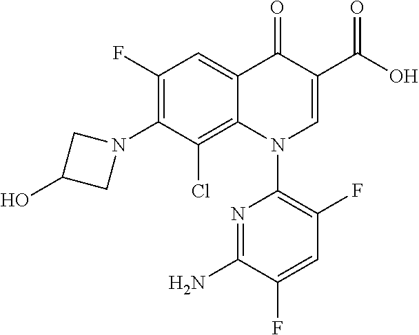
C1(F)=C(N2CC(O)C2)C(Cl)=C2C(=C1)C(=O)C(C(O)=O)=CN2C1=C(F)C=C(F)C(N)=N1
